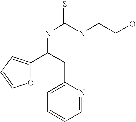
O1C(C(NC(=S)NCCO)CC2=CC=CC=N2)=CC=C1
